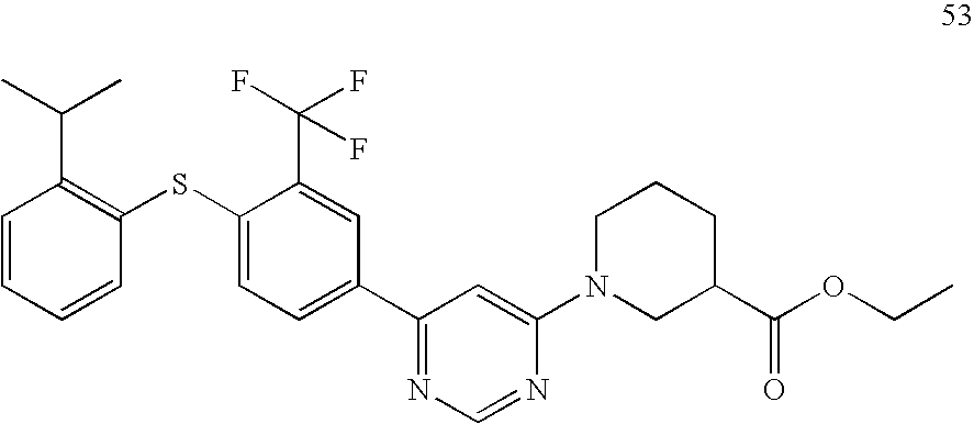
C1=CC=CC(SC2=CC=C(C3=NC=NC(N4CC(C(OCC)=O)CCC4)=C3)C=C2C(F)(F)F)=C1C(C)C
